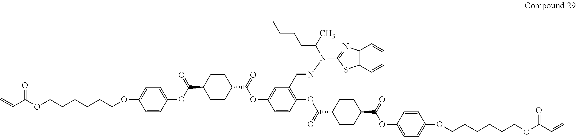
C(C(OCCCCCCOC1=CC=C(OC(C2CCC(C(=O)OC3=CC(C=NN(C4=NC5=C(S4)C=CC=C5)C(CCCC)C)=C(OC(C4CCC(C(OC5=CC=C(OCCCCCCOC(C=C)=O)C=C5)=O)CC4)=O)C=C3)CC2)=O)C=C1)=O)=C
